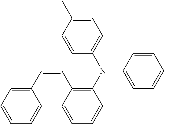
C1=C(C)C=CC(N(C2=C3C(=CC=C2)C2=CC=CC=C2C=C3)C2=CC=C(C)C=C2)=C1
